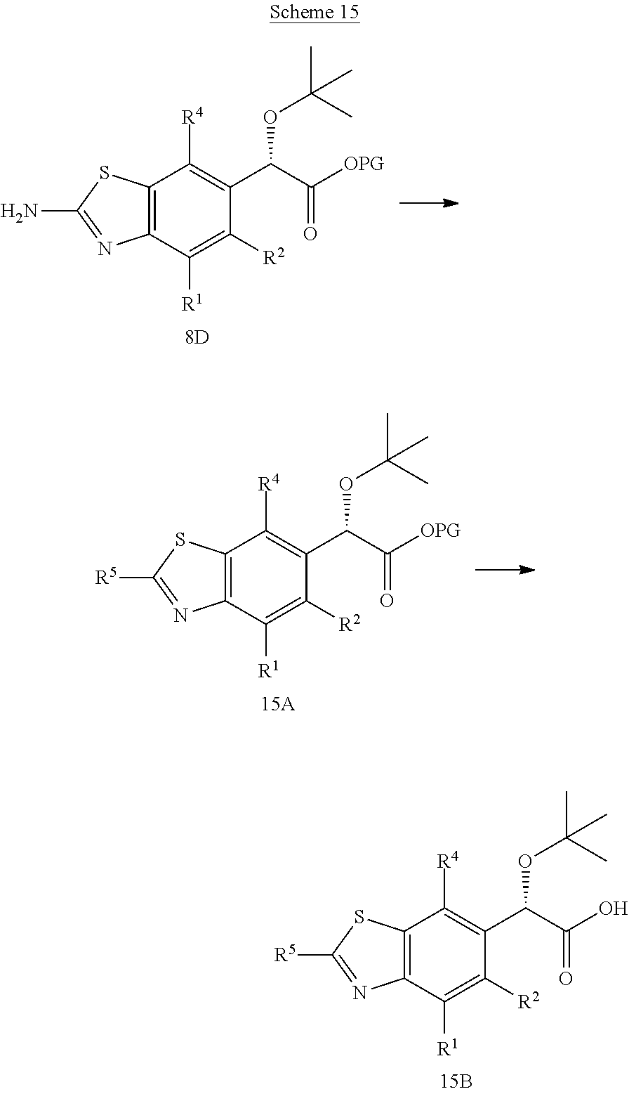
C1([R4])=C(C(C([OPG])=O)OC(C)(C)C)C([R2])=C([R1])C2=C1SC(N)=N2.C1([R4])=C(C(C([OPG])=O)OC(C)(C)C)C([R2])=C([R1])C2=C1SC([R5])=N2.C1([R4])=C(C(C(O)=O)OC(C)(C)C)C([R2])=C([R1])C2=C1SC([R5])=N2
